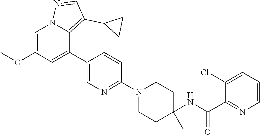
C1=C(OC)C=C(C2=CN=C(N3CCC(NC(C4=NC=CC=C4Cl)=O)(C)CC3)C=C2)C2=C(C3CC3)C=NN12
